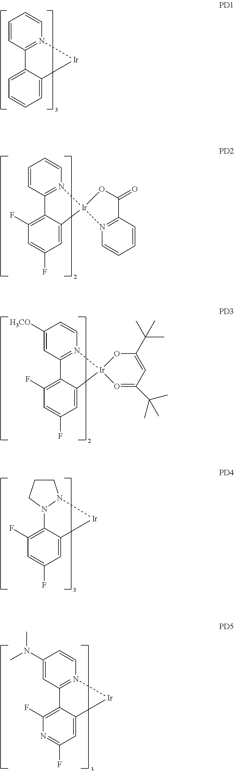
C1=CC2=N(C=C1)[Ir]C1=CC=CC=C21.C1=CC2=N(C=C1)[Ir]1(C3=CC(F)=CC(F)=C23)N2=C(C=CC=C2)C(=O)O1.C1([H3CO])=CC2=N(C=C1)[Ir]1(C3=CC(F)=CC(F)=C23)O=C(C(C)(C)C)C=C(C(C)(C)C)O1.C12=C(F)C=C(F)C=C1[Ir]N1CCCN21.C1(N(C)C)=CC2=N(C=C1)[Ir]C1=CC(F)=NC(F)=C21
